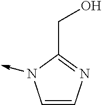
C1=CN=C(CO)N1->C
